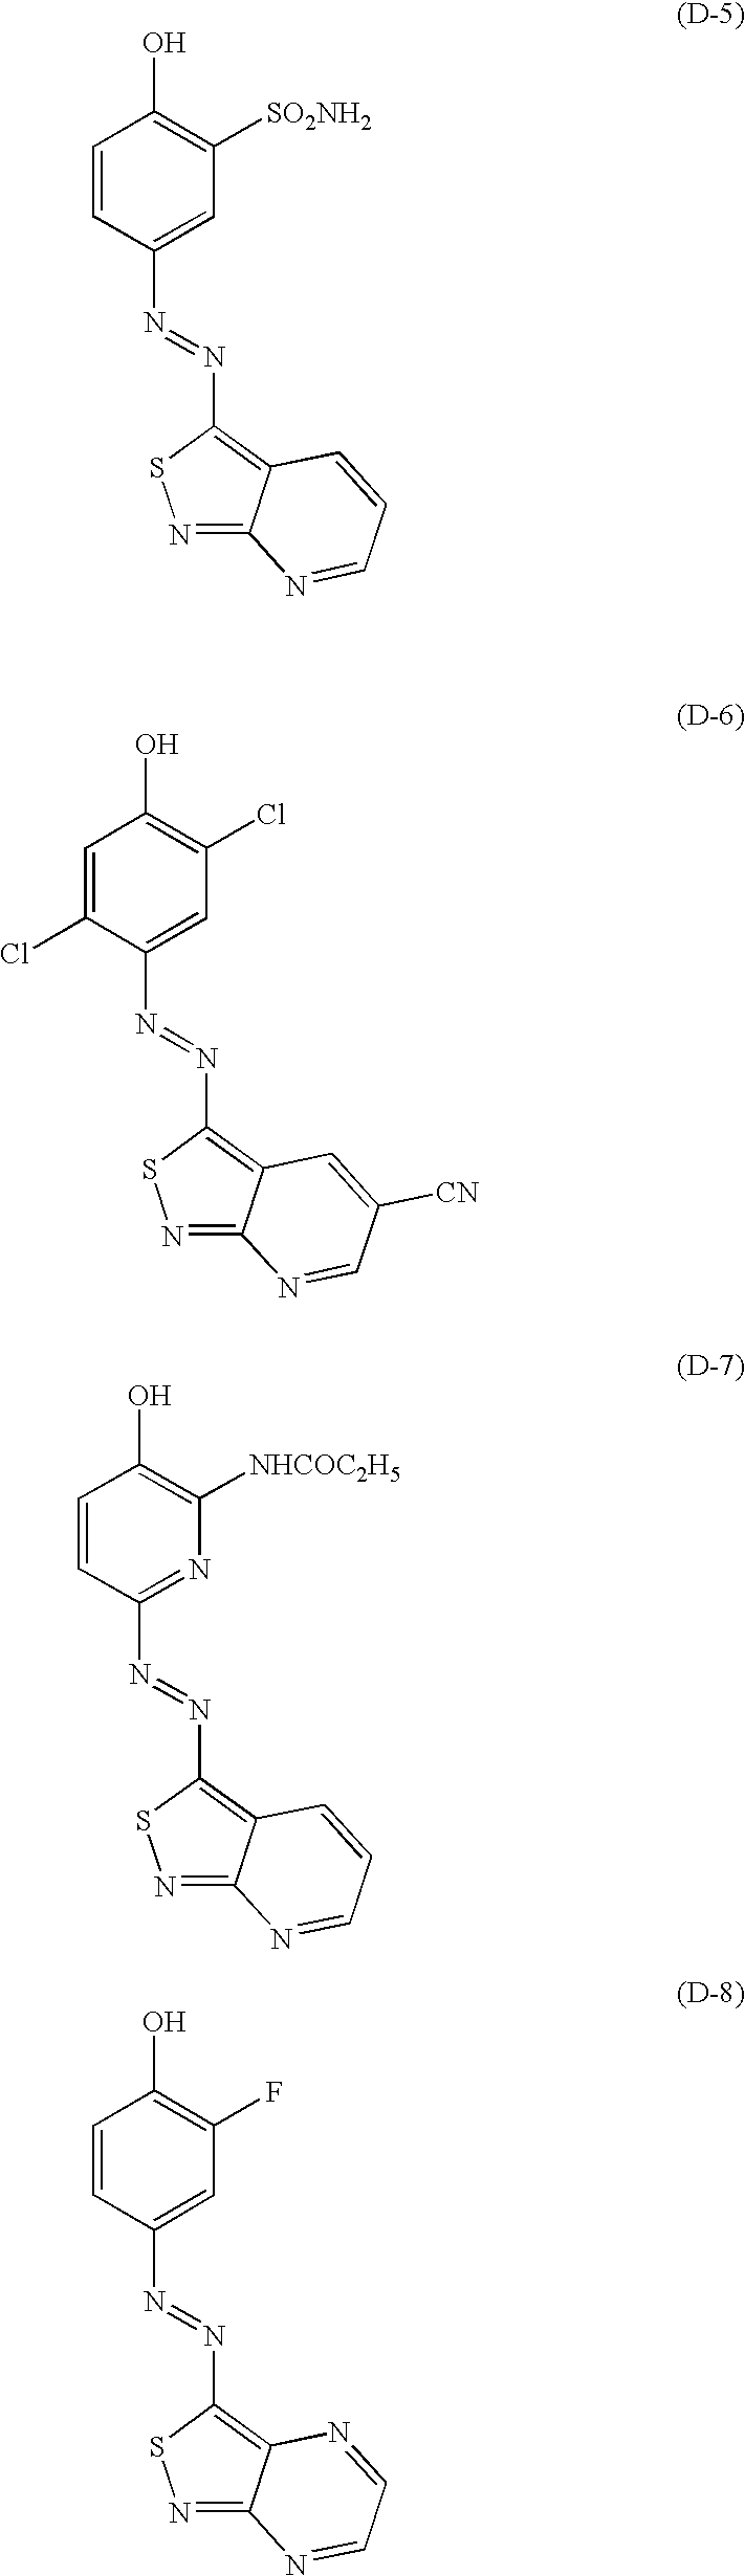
N1=C2C(=C(N=NC3=CC([SO2NH2])=C(O)C=C3)S1)C=CC=N2.N1=C2C(=C(N=NC3=CC(Cl)=C(O)C=C3Cl)S1)C=C([CN])C=N2.N1=C2C(=C(N=NC3=NC([NHCOC2H5])=C(O)C=C3)S1)C=CC=N2.N1=C2C(=C(N=NC3=CC(F)=C(O)C=C3)S1)N=CC=N2
